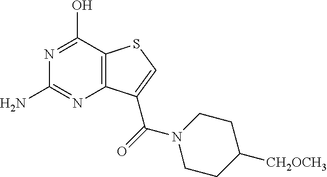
C12=C(C(C(=O)N3CCC([CH2OCH3])CC3)=CS1)N=C(N)N=C2O
